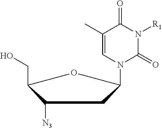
C1(C)=CN(C2CC([N3])C(CO)O2)C(=O)N([R1])C1=O
